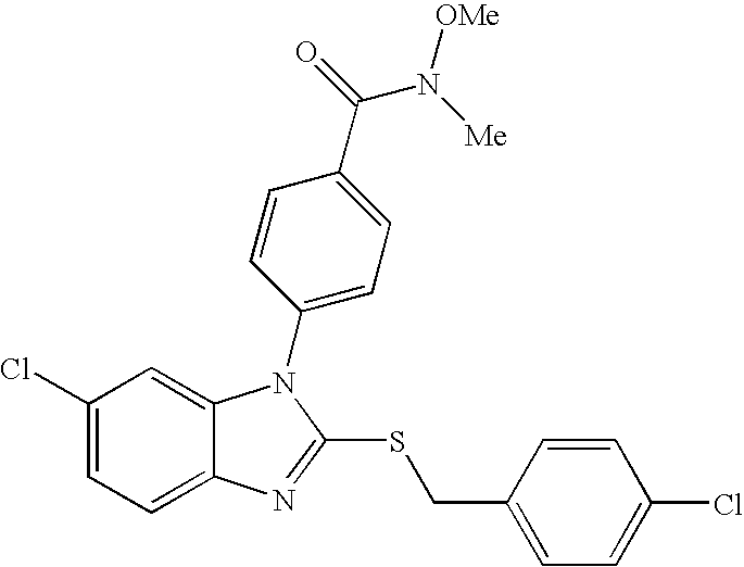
C1(Cl)=CC=C2C(=C1)N(C1=CC=C(C(N([Me])[OMe])=O)C=C1)C(SCC1=CC=C(Cl)C=C1)=N2
